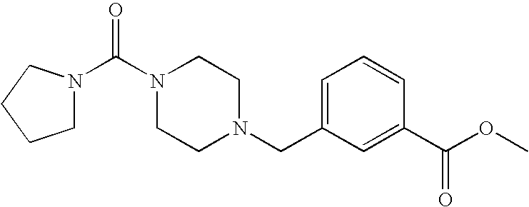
C(N1CCN(CC2=CC=CC(C(OC)=O)=C2)CC1)(N1CCCC1)=O
